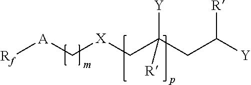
[Rf][A]C[X]CC(CC([Y])[R])([R])[Y]
